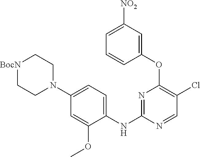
N1=C(NC2=CC=C(N3CC[BocN]CC3)C=C2OC)N=CC(Cl)=C1OC1=CC([NO2])=CC=C1
